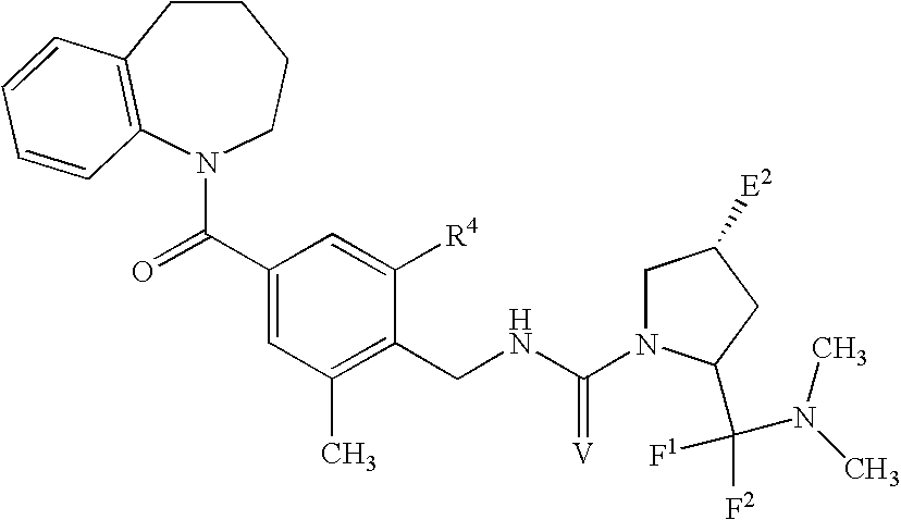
C1CC2=C(N(C(C3=CC(C)=C(CNC(N4CC([E2])CC4C(N(C)C)([F2])[F1])=[V])C([R4])=C3)=O)CC1)C=CC=C2
